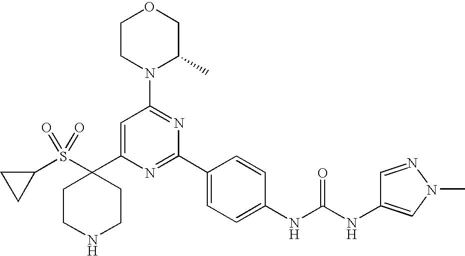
C1(C2=CC(N3C(C)COCC3)=NC(C3=CC=C(NC(=O)NC4=CN(C)N=C4)C=C3)=N2)(S(C2CC2)(=O)=O)CCNCC1
